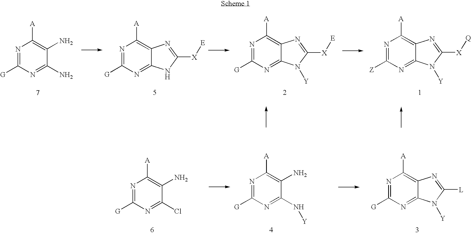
N1=C([G])N=C(N)C(N)=C1[A].N1=C2C(=C([A])N=C1[G])N=C([X][E])N2.N1=C([G])N=C2C(=C1[A])N=C([X][E])N2[Y].N1=C([Z])N=C2C(=C1[A])N=C([X][Q])N2[Y].N1=C(Cl)C(N)=C([A])N=C1[G].N1=C([G])N=C(N[Y])C(N)=C1[A].N1=C([G])N=C2C(=C1[A])N=C([L])N2[Y]
